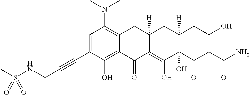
C1=C(C#CCNS(C)(=O)=O)C(O)=C2C(=C1N(C)C)CC1([H])C(=C(O)C3(O)C([H])(C1)CC(O)=C(C(N)=O)C3=O)C2=O
